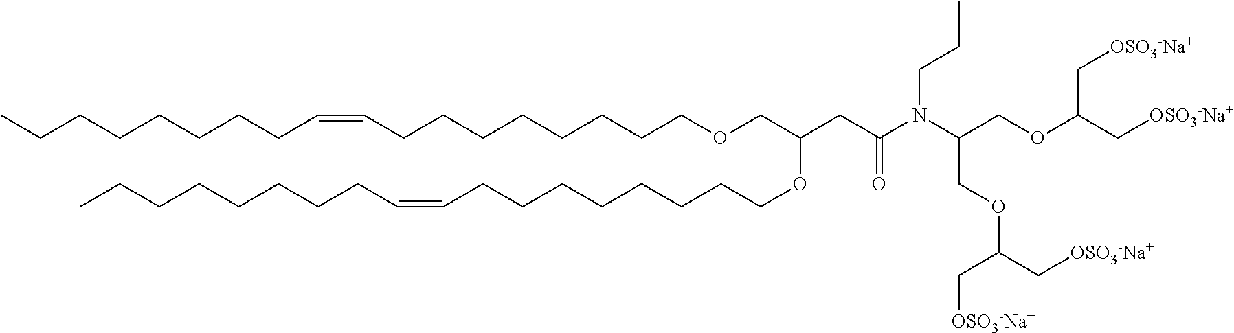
CCCCCCCCC=CCCCCCCCCOCC(OCCCCCCCCC=CCCCCCCCC)CC(N(C(COC(C[OSO3-Na+])C[OSO3-Na+])COC(C[OSO3-Na+])C[OSO3-Na+])CCC)=O
